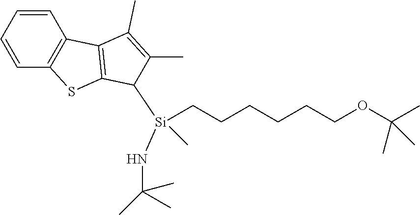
C1=CC2=C(C=C1)SC1=C2C(C)=C(C)C1[Si](CCCCCCOC(C)(C)C)(NC(C)(C)C)C
